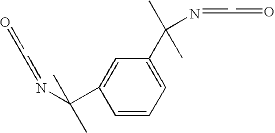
C1=CC=C(C(C)(C)N=CC=O)C=C1C(C)(C)N=CC=O
